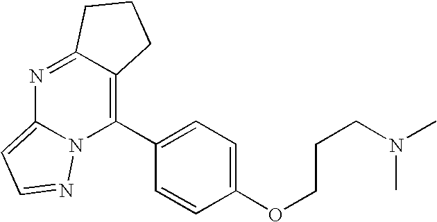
N1=C2C(=C(C3=CC=C(OCCCN(C)C)C=C3)N3C1=CC=N3)CCC2
